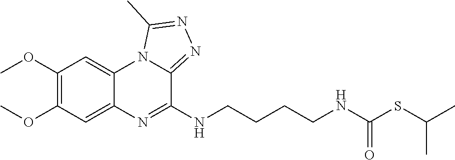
C1(OC)=C(OC)C=C2C(=C1)N1C(=NN=C1C)C(NCCCCNC(SC(C)C)=O)=N2
